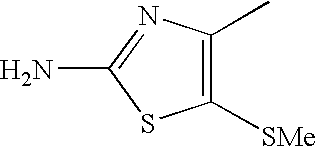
C1([SMe])=C(C)N=C(N)S1
